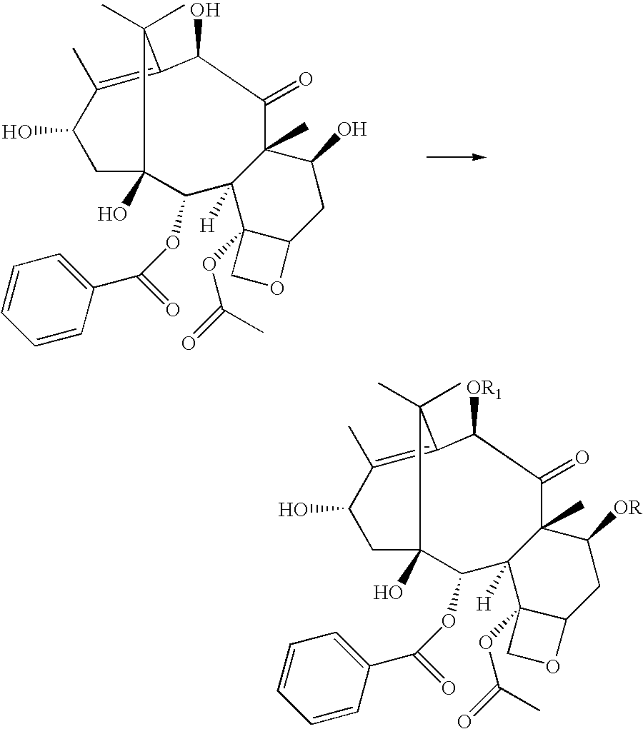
C12(OC(C)=O)C(CC(O)C3(C)C1([H])C(OC(C1=CC=CC=C1)=O)C1(O)CC(O)C(C)=C(C(O)C3=O)C1(C)C)OC2.C12(OC(C)=O)C(CC([OR])C3(C)C1([H])C(OC(C1=CC=CC=C1)=O)C1(O)CC(O)C(C)=C(C([OR1])C3=O)C1(C)C)OC2
